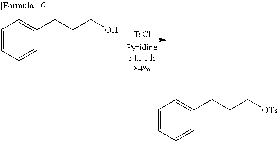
C1=CC=CC(CCCO)=C1.[TsCl].C1=CC=CC(CCC[OTs])=C1
